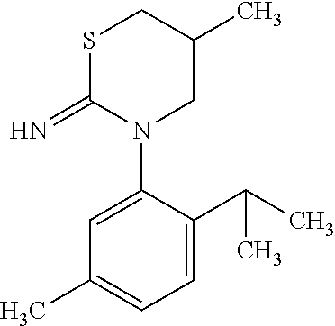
N1(C2=CC(C)=CC=C2C(C)C)CC(C)CSC1=N
